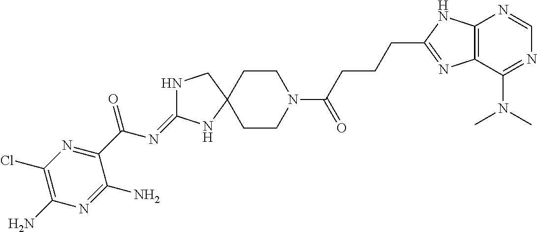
N1C(=NC(=O)C2=NC(Cl)=C(N)N=C2N)NC2(C1)CCN(C(=O)CCCC1=NC3=C(N1)N=CN=C3N(C)C)CC2
